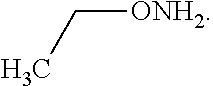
CC[ONH2]
